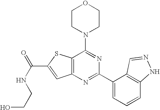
C1CN(C2=NC(C3=CC=CC4=C3C=NN4)=NC3=C2SC(C(NCCO)=O)=C3)CCO1
